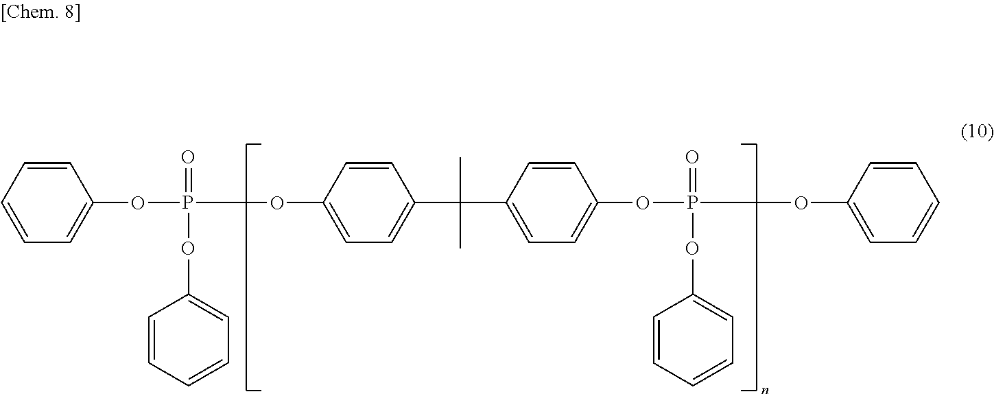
C1=CC=CC=C1OP(=O)(OC1=CC=CC=C1)OC1=CC=C(C(C)(C2=CC=C(OP(=O)(OC3=CC=CC=C3)OC3=CC=CC=C3)C=C2)C)C=C1
